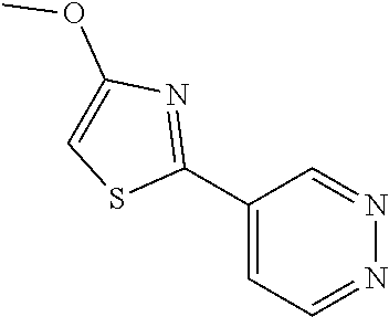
C1(C2=NC(OC)=CS2)=CC=NN=C1
